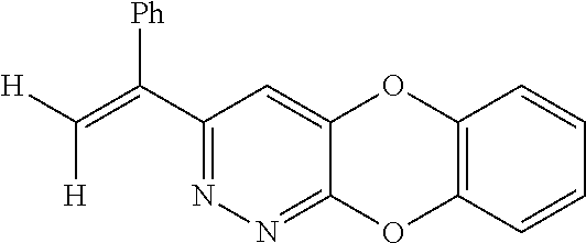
C1(C(=C([H])[H])[Ph])=NN=C2C(=C1)OC1=C(O2)C=CC=C1
